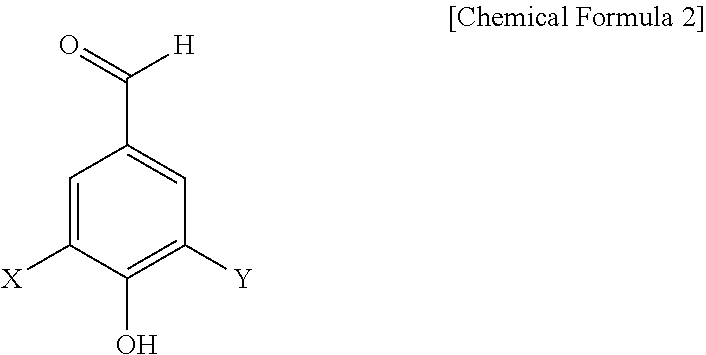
C1=C([X])C(O)=C([Y])C=C1C(=O)[H]
